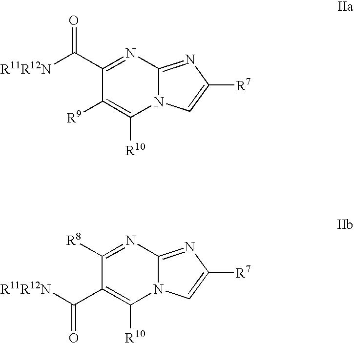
C1(C([R11R12N])=O)=NC2=NC([R7])=CN2C([R10])=C1[R9].C1([R8])=NC2=NC([R7])=CN2C([R10])=C1C([R11R12N])=O
